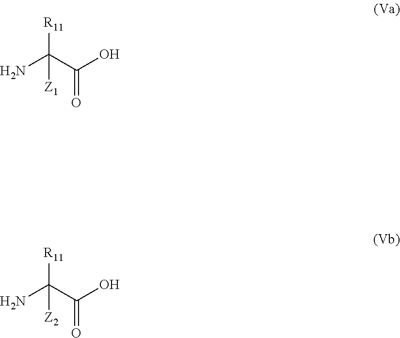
NC(C(O)=O)([R11])[Z1].NC(C(O)=O)([R11])[Z2]
